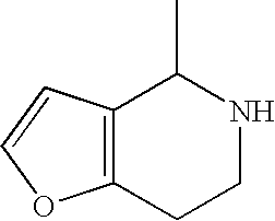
C12=C(CCNC1C)OC=C2
